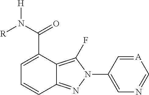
C1=C(C(N([H])[R])=O)C2=C(F)N(C3=CN=C[A]=C3)N=C2C=C1
